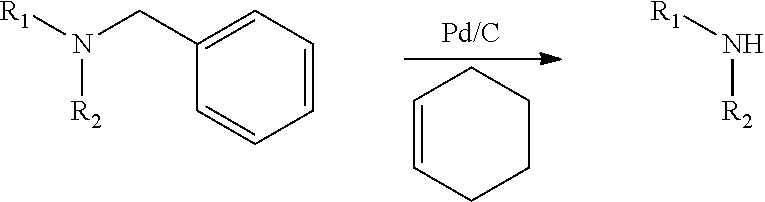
C1=CCCCC1.[R1]N(CC1=CC=CC=C1)[R2].[R1]N[R2]
